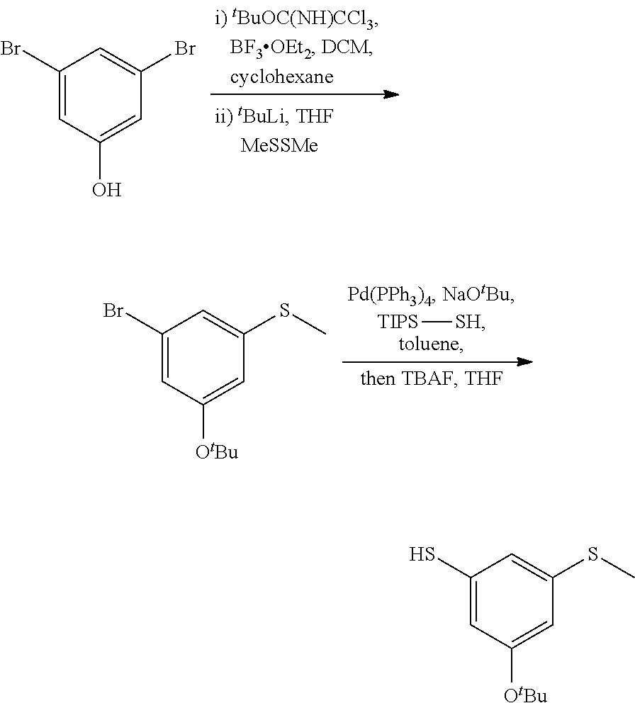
C1(Br)=CC(O)=CC(Br)=C1.[TIPS][SH].C1(Br)=CC([OtBu])=CC(SC)=C1.C1(S)=CC([OtBu])=CC(SC)=C1
